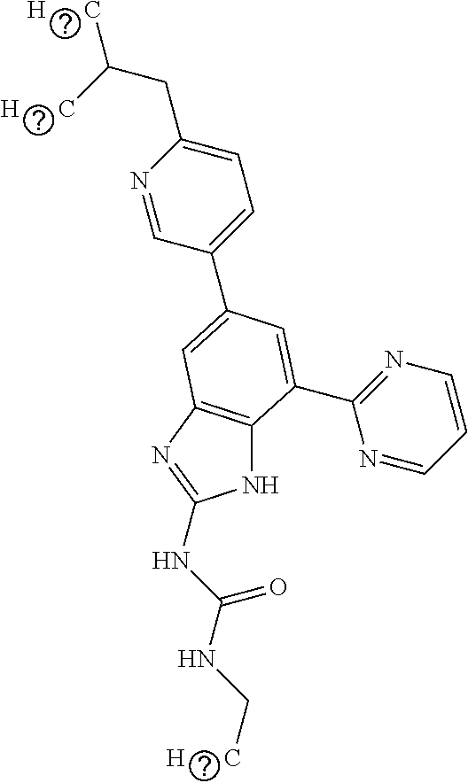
N1C2=C(N=C1NC(NC[H      C])=O)C=C(C1=CC=C(CC([H      C])[H      C])N=C1)C=C2C1=NC=CC=N1
